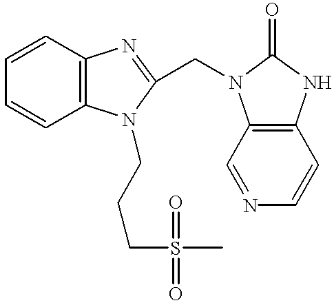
C1=CC2=C(C=C1)N(CCCS(C)(=O)=O)C(CN1C3=C(NC1=O)C=CN=C3)=N2
